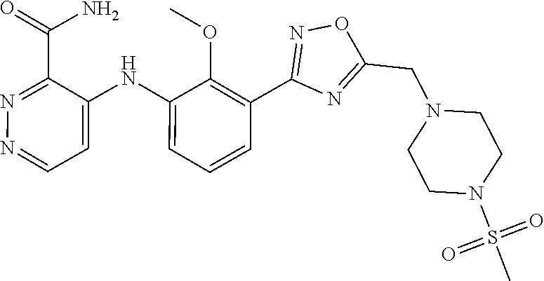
C1=CC=C(NC2=CC=NN=C2C(N)=O)C(OC)=C1C1=NOC(CN2CCN(S(C)(=O)=O)CC2)=N1
